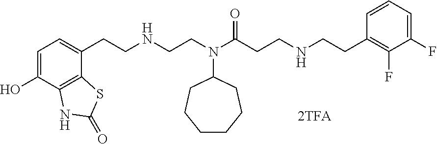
C1=C(O)C2=C(C(CCNCCN(C(CCNCCC3=C(F)C(F)=CC=C3)=O)C3CCCCCC3)=C1)SC(=O)N2
